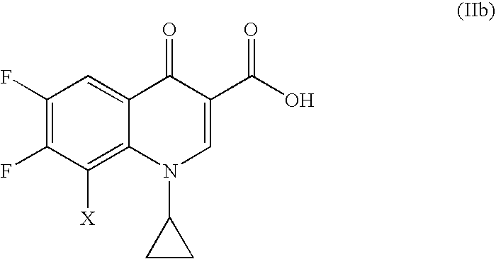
C1(F)=C(F)C([X])=C2C(=C1)C(=O)C(C(O)=O)=CN2C1CC1
